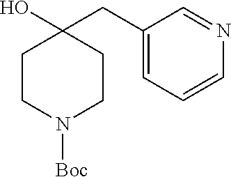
C1(CC2(O)CCN([Boc])CC2)=CC=CN=C1
